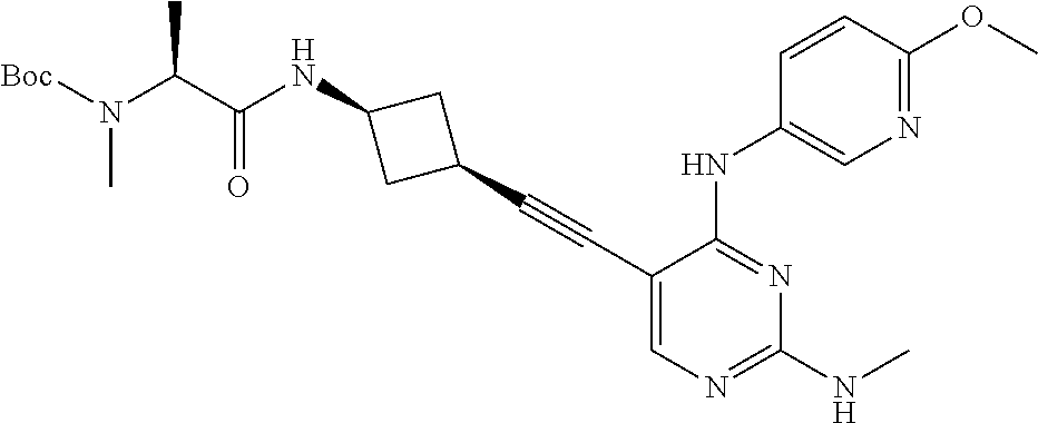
C1(C#CC2CC(NC(C(N([Boc])C)C)=O)C2)=CN=C(NC)N=C1NC1=CN=C(OC)C=C1
